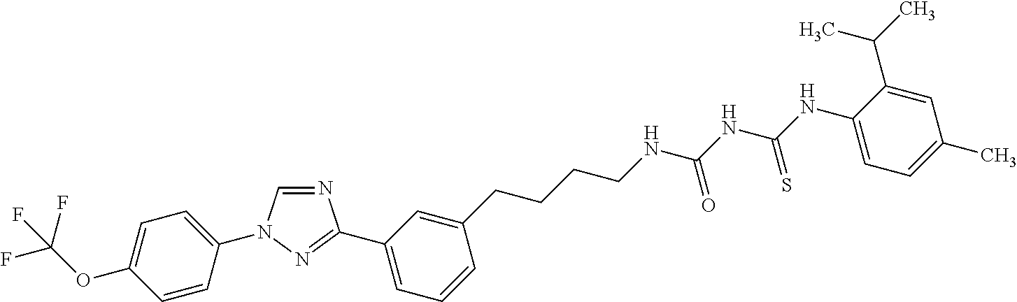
C1=CC(N2C=NC(C3=CC=CC(CCCCNC(NC(NC4=CC=C(C)C=C4C(C)C)=S)=O)=C3)=N2)=CC=C1OC(F)(F)F
